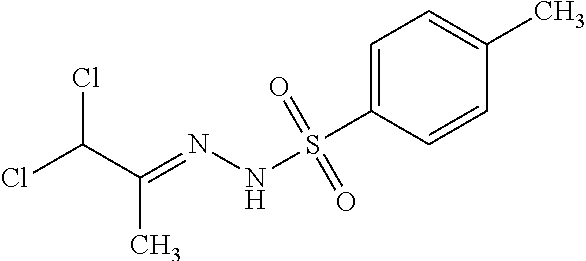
C1=C(S(NN=C(C(Cl)Cl)C)(=O)=O)C=CC(C)=C1
